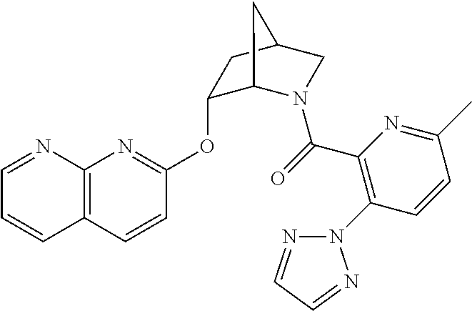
C1(OC2=NC3=C(C=C2)C=CC=N3)C2N(C(=O)C3=C(N4N=CC=N4)C=CC(C)=N3)CC(C1)C2
